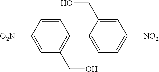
C1=CC([O2N])=CC(CO)=C1C1=CC=C([NO2])C=C1CO
